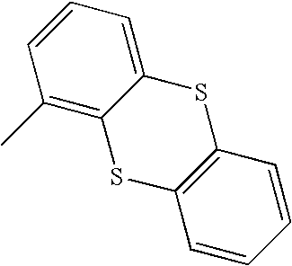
S1C2=C(SC3=CC=CC(C)=C13)C=CC=C2
